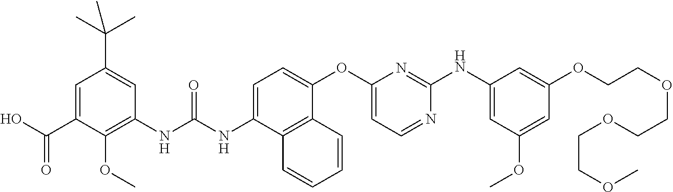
C1(NC(NC2=CC=C(OC3=CC=NC(NC4=CC(OC)=CC(OCCOCCOCCOC)=C4)=N3)C3=C2C=CC=C3)=O)=C(OC)C(C(O)=O)=CC(C(C)(C)C)=C1
